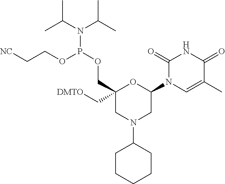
C1(N2C=C(C)C(=O)NC2=O)OC(C[DMTO])(COP(N(C(C)C)C(C)C)OCC[NC])CN(C2CCCCC2)C1
